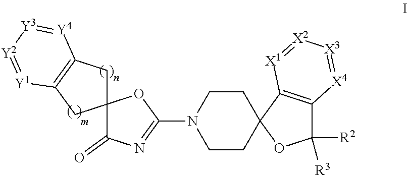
C1(N2CCC3(CC2)OC([R2])([R3])C2=C3[X1]=[X2][X3]=[X4]2)=NC(=O)C2(O1)CC1=C(C2)[Y1]=[Y2][Y3]=[Y4]1
